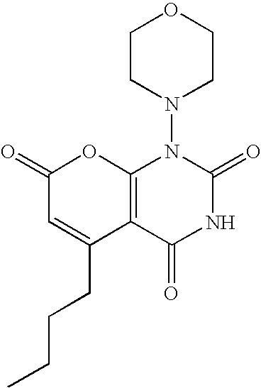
C12=C(C(=O)NC(=O)N1N1CCOCC1)C(CCCC)=CC(=O)O2
